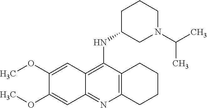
C12=C(N=C3C(=C1NC1CN(C(C)C)CCC1)C=C(OC)C(OC)=C3)CCCC2
